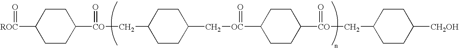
C1CC([CO](CC2CCC(C[OC](C3CCC([CO](CC4CCC([CH2OH])CC4)=O)CC3)=O)CC2)=O)CCC1[ROC]=O
